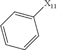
C1([X11])=CC=CC=C1
